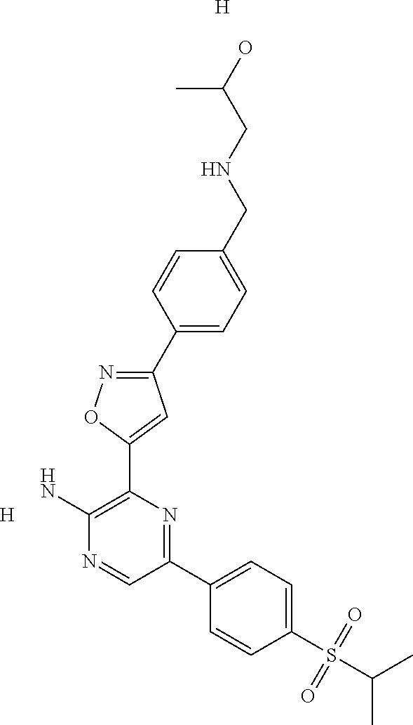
[H].C1(C2=CC=C(CNCC(O)C)C=C2)=NOC(C2=C(N)N=CC(C3=CC=C(S(C(C)C)(=O)=O)C=C3)=N2)=C1.[H]
